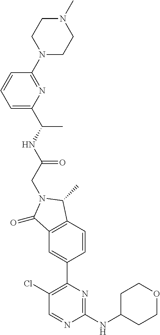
C1(=O)C2=C(C(C)N1CC(=O)NC(C1=CC=CC(N3CCN(C)CC3)=N1)C)C=CC(C1=C(Cl)C=NC(NC3CCOCC3)=N1)=C2
